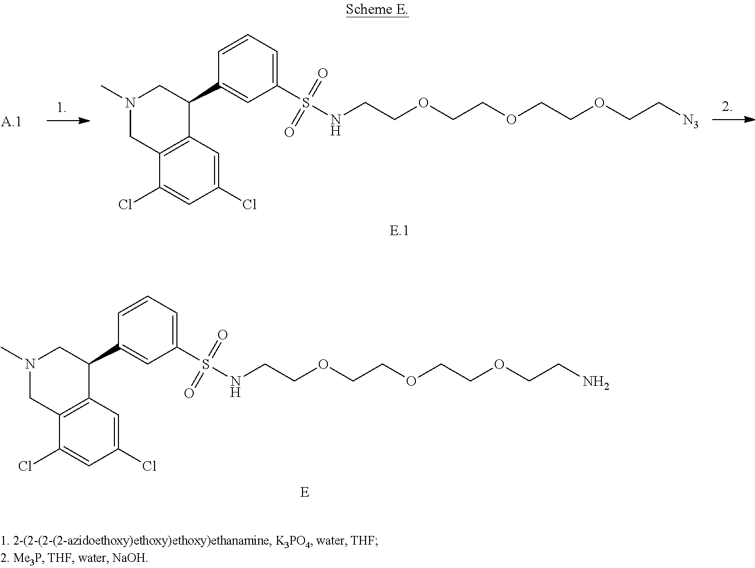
C1(Cl)=CC2=C(C(Cl)=C1)CN(C)CC2C1=CC(S(NCCOCCOCCOCC[N3])(=O)=O)=CC=C1.C1(Cl)=CC2=C(C(Cl)=C1)CN(C)CC2C1=CC(S(NCCOCCOCCOCCN)(=O)=O)=CC=C1.[E]
